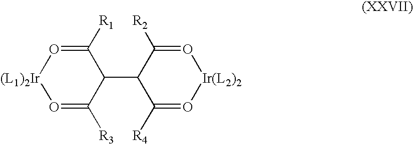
O1=C([R3])C(C2C([R4])=O[Ir(L2)2]O=C2[R2])C([R1])=O[(L1)2Ir]1
